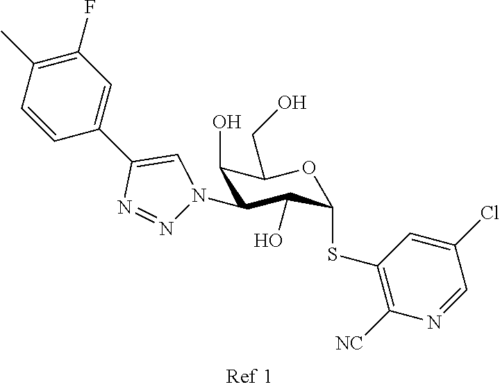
C1(O)C(N2N=NC(C3=CC(F)=C(C)C=C3)=C2)C(O)C(SC2=C([NC])N=CC(Cl)=C2)OC1CO
